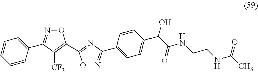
C1=CC=CC(C2=NOC(C3=NC(C4=CC=C(C(C(NCCNC(C)=O)=O)O)C=C4)=NO3)=C2[CF3])=C1
